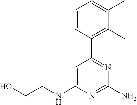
OCCNC1=CC(C2=C(C)C(C)=CC=C2)=NC(N)=N1
